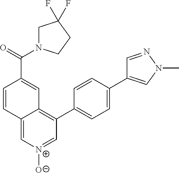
C1(C2=CC=C(C3=CN(C)N=C3)C=C2)=C2C(=C[N+]([O-])=C1)C=CC(C(=O)N1CC(F)(F)CC1)=C2
